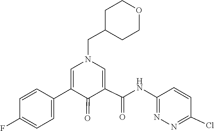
C1=CC(F)=CC=C1C1=CN(CC2CCOCC2)C=C(C(NC2=NN=C(Cl)C=C2)=O)C1=O
